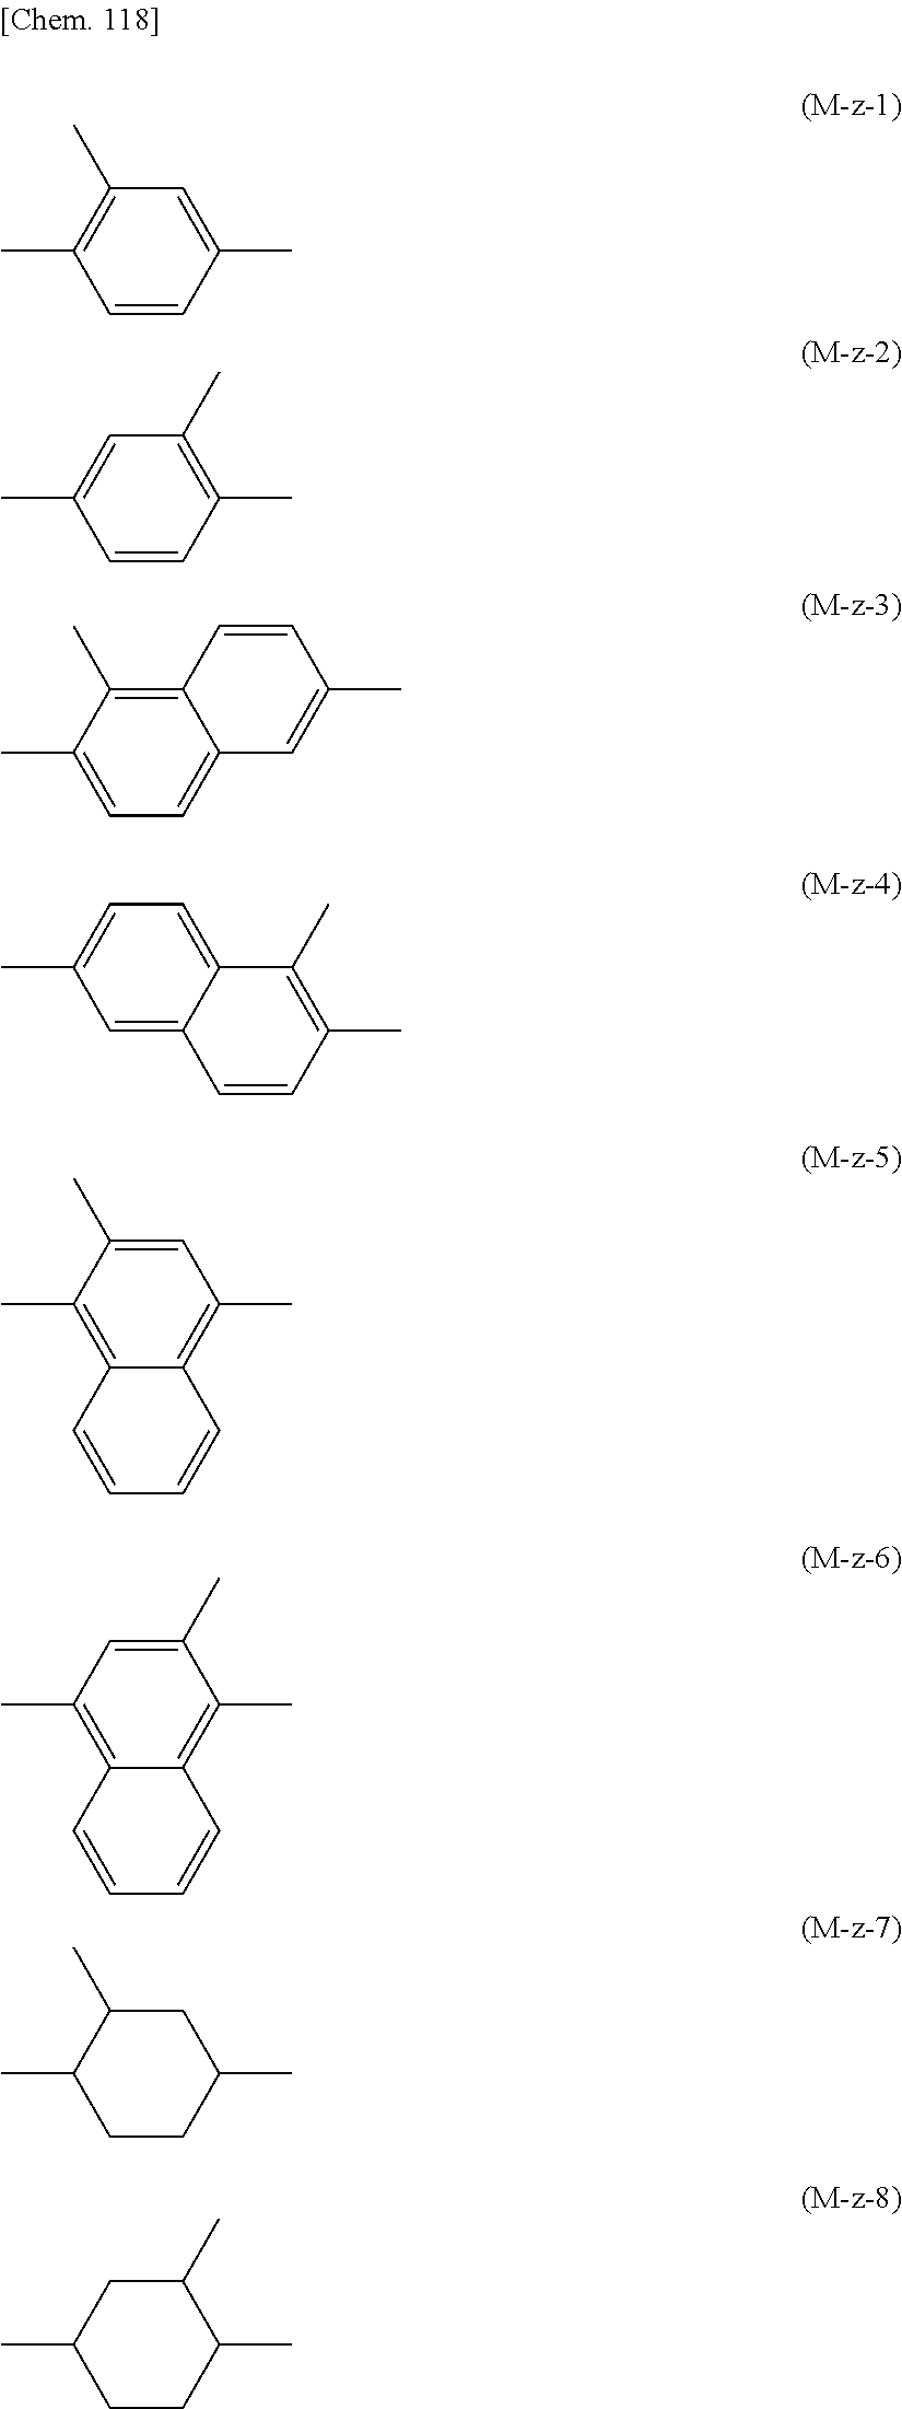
C1(C)=C(C)C=CC(C)=C1.C1(C)=C(C)C=CC(C)=C1.C1(C)=C2C(=CC=C1C)C=C(C)C=C2.C1(C)=C(C)C=CC2=CC(C)=CC=C12.C1(C)=CC(C)=C2C(=C1C)C=CC=C2.C1(C)=CC(C)=C2C(=C1C)C=CC=C2.C1(C)CC(C)CCC1C.C1(C)CC(C)CCC1C
